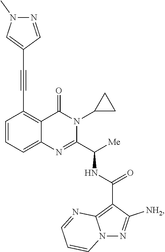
C1=CC=C2C(=C1C#CC1=CN(C)N=C1)C(=O)N(C1CC1)C(C([Me])NC(C1=C3N(N=C1[NH2])C=CC=N3)=O)=N2
